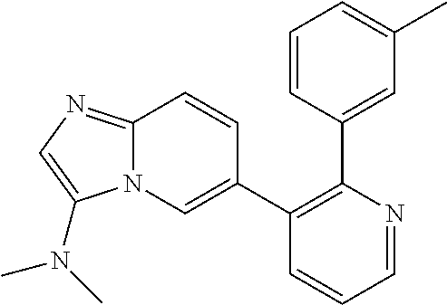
C1(C2=CN3C(=NC=C3N(C)C)C=C2)=C(C2=CC(C)=CC=C2)N=CC=C1
